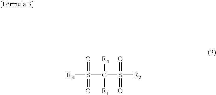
[R3]S(=O)(C([R4])([R1])S(=O)(=O)[R2])=O
